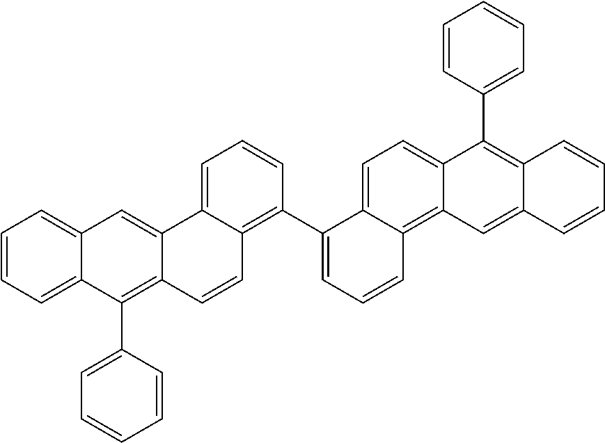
C1=CC=C(C2=C3C(=CC4=CC=CC=C24)C2=CC=CC(C4=CC=CC5=C6C(=CC=C45)C(C4=CC=CC=C4)=C4C(=C6)C=CC=C4)=C2C=C3)C=C1
